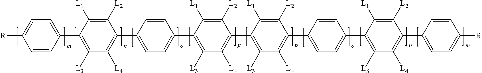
C1([L3])=C(C2=C([L4])C([L3])=C(C3=CC=C(C4=C([L4])C([L3])=C(C5=CC=C([R])C=C5)C([L1])=C4[L2])C=C3)C([L1])=C2[L2])C([L1])=C([L2])C(C2=CC=C(C3=C([L3])C([L4])=C(C4=CC=C([R])C=C4)C([L2])=C3[L1])C=C2)=C1[L4]
